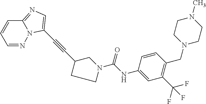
C12=NC=C(C#CC3CCN(C(=O)NC4=CC(C(F)(F)F)=C(CN5CCN(C)CC5)C=C4)C3)N1N=CC=C2
